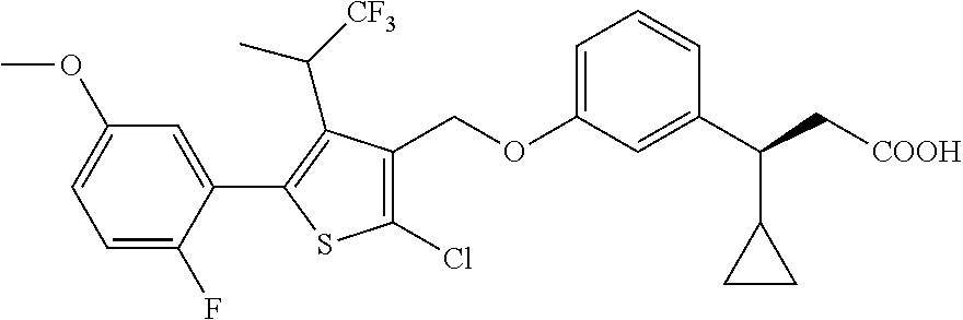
C1(Cl)=C(COC2=CC=CC(C(C3CC3)C[COOH])=C2)C(C(C)[CF3])=C(C2=CC(OC)=CC=C2F)S1
